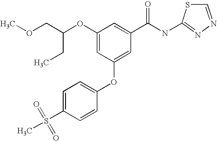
C(C(OC1=CC(OC2=CC=C(S(C)(=O)=O)C=C2)=CC(C(NC2=NN=CS2)=O)=C1)COC)C
